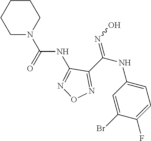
C(NC1=NON=C1C(NC1=CC=C(F)C(Br)=C1)=NO)(=O)N1CCCCC1
